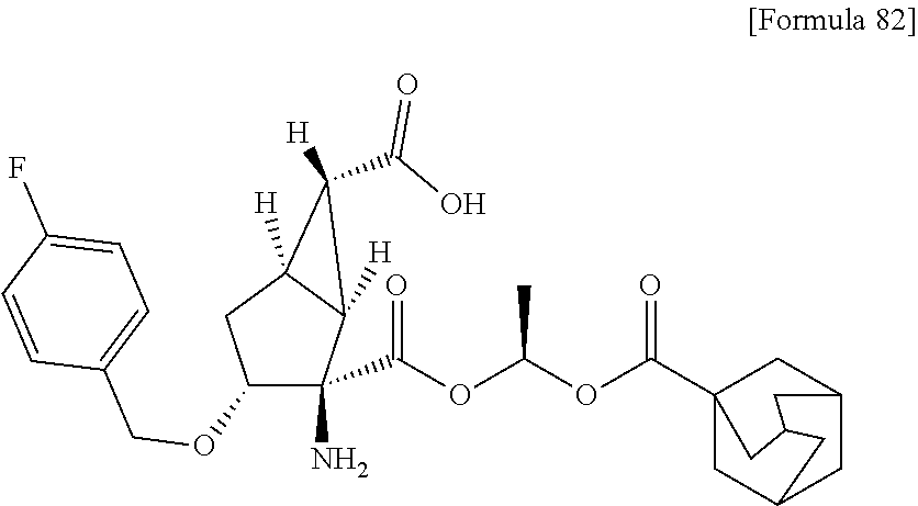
C1(C(O)=O)([H])C2([H])C(N)(C(OC(OC(C34CC5CC(C3)CC(C4)C5)=O)C)=O)C(OCC3=CC=C(F)C=C3)CC12[H]
